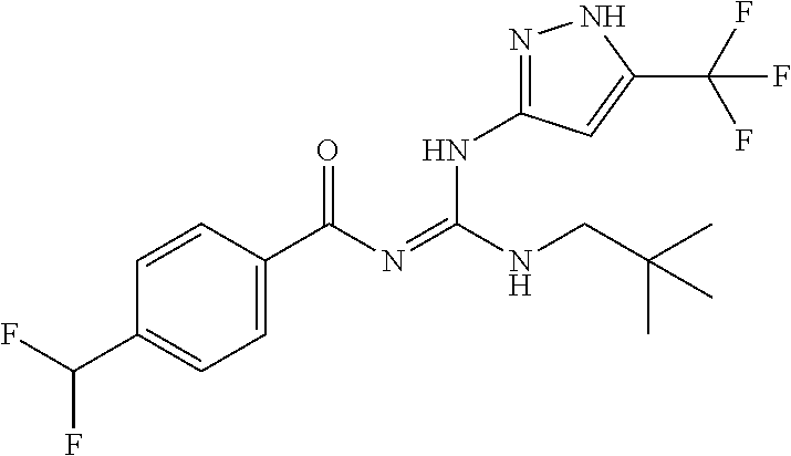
C1=CC(C(N=C(NCC(C)(C)C)NC2=NNC(C(F)(F)F)=C2)=O)=CC=C1C(F)F
